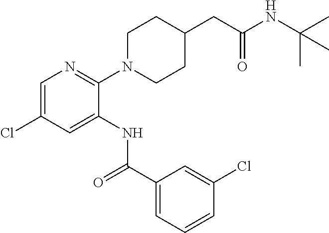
C1=C(Cl)C=C(NC(C2=CC=CC(Cl)=C2)=O)C(N2CCC(CC(=O)NC(C)(C)C)CC2)=N1
